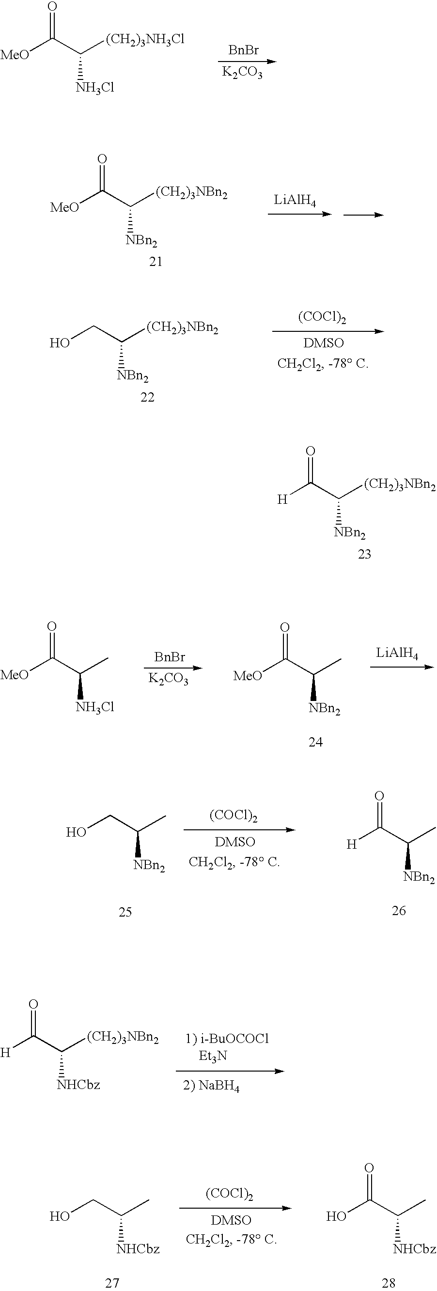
[MeO]C(C([(CH2)3NH3Cl])[NH3Cl])=O.[BnBr].[K2CO3].[MeO]C(C([(CH2)3NBn2])[NBn2])=O.[LiAlH4].[(COCl)2].OCC([(CH2)3NBn2])[NBn2].[H]C(C([(CH2)3NBn2])[NBn2])=O.[MeO]C(C(C)[NH3Cl])=O.[BnBr].[K2CO3].[MeO]C(C(C)[NBn2])=O.[LiAlH4].[(COCl)2].OCC(C)[NBn2].[H]C(C(C)[NBn2])=O.[H]C(C([(CH2)3NBn2])[NHCbz])=O.[(COCl)2].OCC(C)[NHCbz].OC(C(C)[NHCbz])=O
